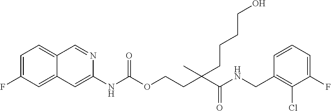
C1=CC(CNC(C(CCOC(NC2=CC3=CC(F)=CC=C3C=N2)=O)(C)CCCCO)=O)=C(Cl)C(F)=C1
